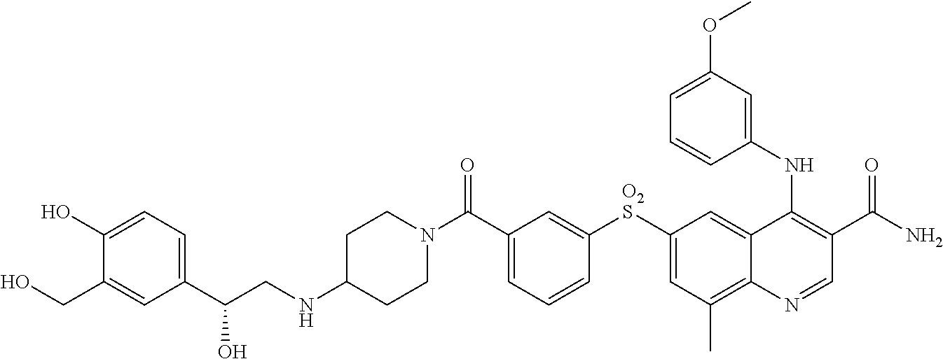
C(C1=CC=CC([O2S]C2=CC(C)=C3C(=C2)C(NC2=CC(OC)=CC=C2)=C(C(=O)N)C=N3)=C1)(=O)N1CCC(NCC(C2=CC=C(O)C(CO)=C2)O)CC1
